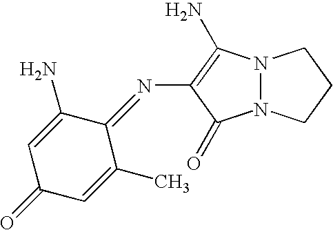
C1(N=C2C(N)=CC(=O)C=C2C)=C(N)N2N(C1=O)CCC2
